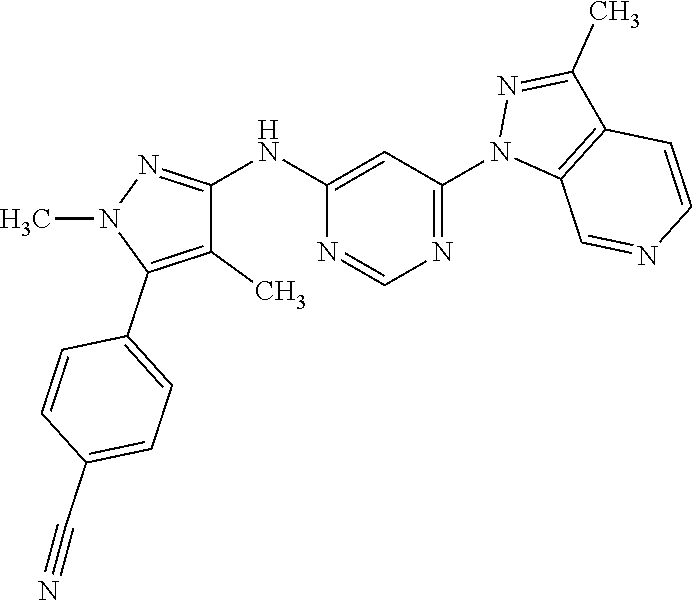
N1=CN=C(N2C3=C(C(C)=N2)C=CN=C3)C=C1NC1=NN(C)C(C2=CC=C(C#N)C=C2)=C1C
